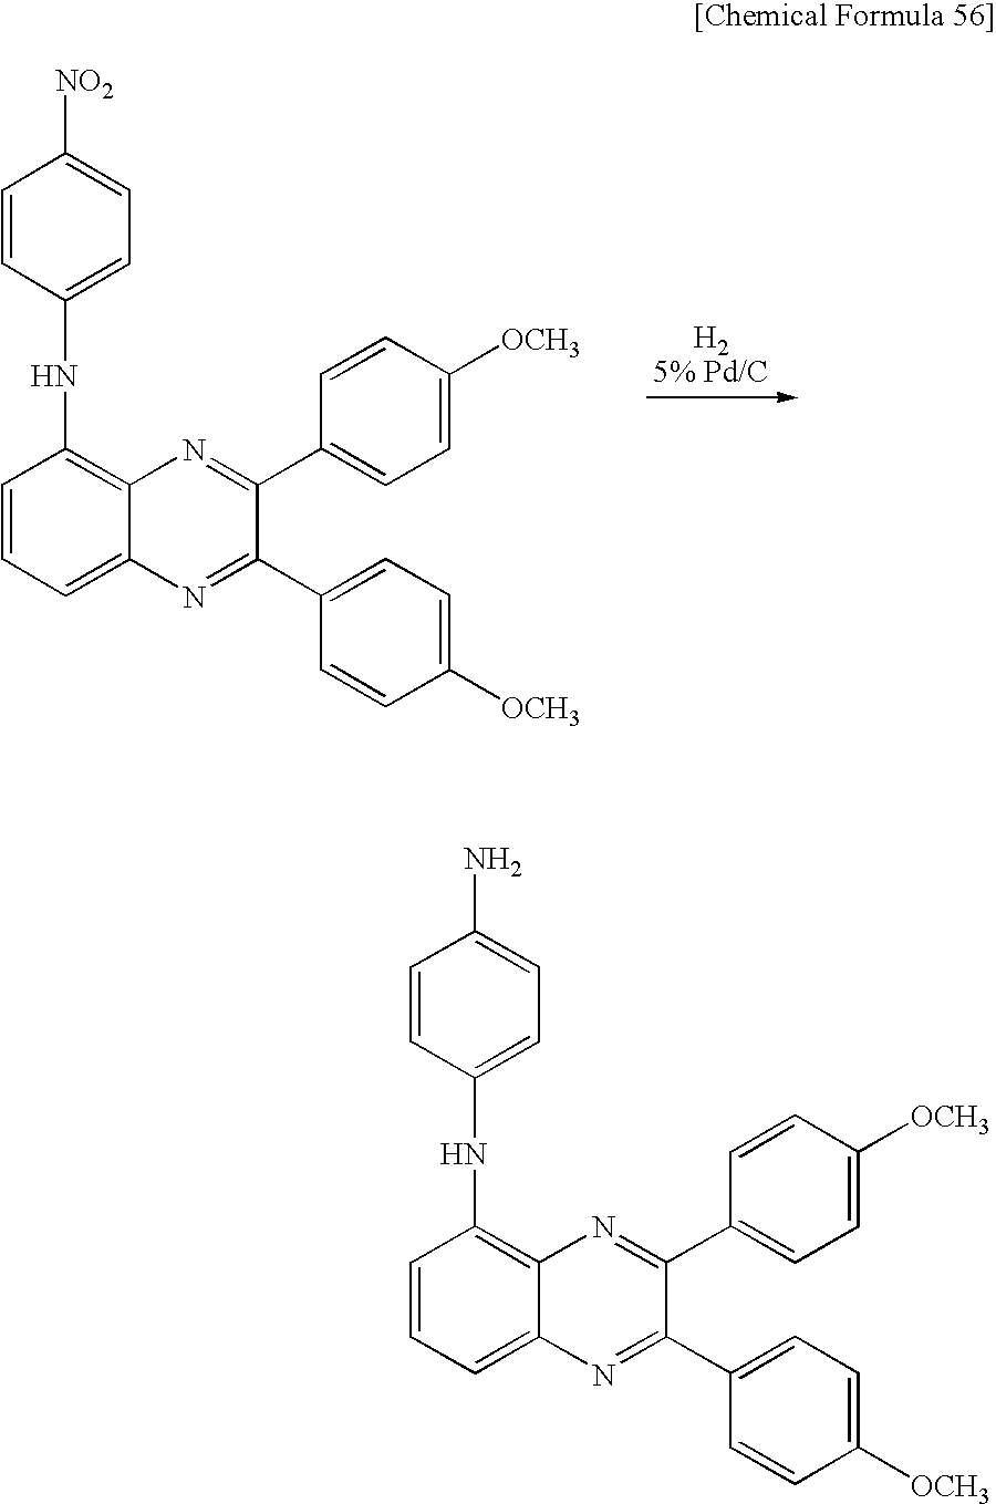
C1=CC=C2C(=C1NC1=CC=C([NO2])C=C1)N=C(C1=CC=C([OCH3])C=C1)C(C1=CC=C([OCH3])C=C1)=N2.C1=CC=C2C(=C1NC1=CC=C(N)C=C1)N=C(C1=CC=C([OCH3])C=C1)C(C1=CC=C([OCH3])C=C1)=N2
